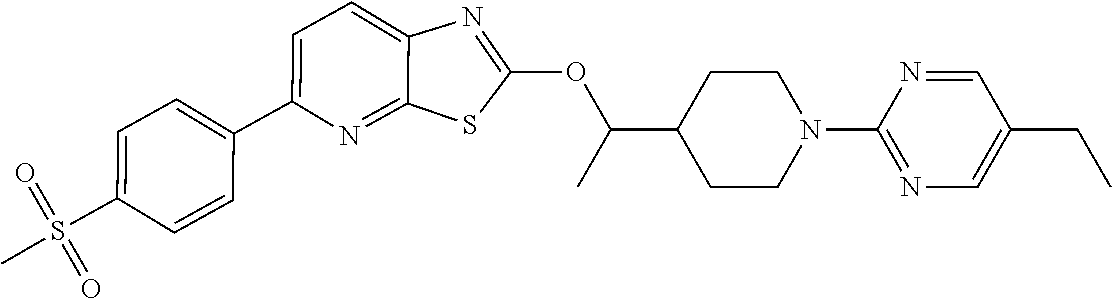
C1=C(C2=CC=C(S(C)(=O)=O)C=C2)N=C2C(=C1)N=C(OC(C1CCN(C3=NC=C(CC)C=N3)CC1)C)S2
